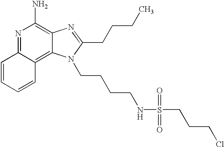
N1=C2C(=C3C(=C1N)N=C(CCCC)N3CCCCNS(CCCCl)(=O)=O)C=CC=C2
